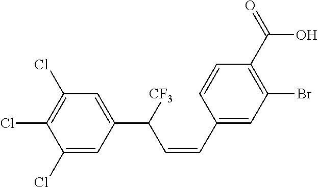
C1(Cl)=C(Cl)C(Cl)=CC(C([CF3])C=CC2=CC(Br)=C(C(O)=O)C=C2)=C1
